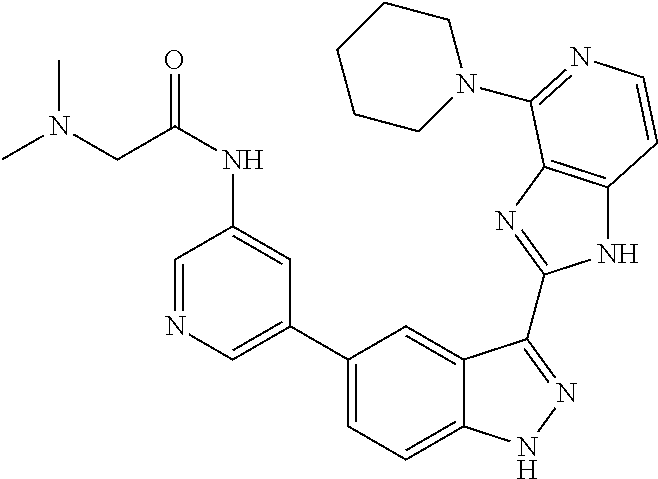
C1(C2=CC=C3C(=C2)C(C2=NC4=C(N2)C=CN=C4N2CCCCC2)=NN3)=CN=CC(NC(CN(C)C)=O)=C1
